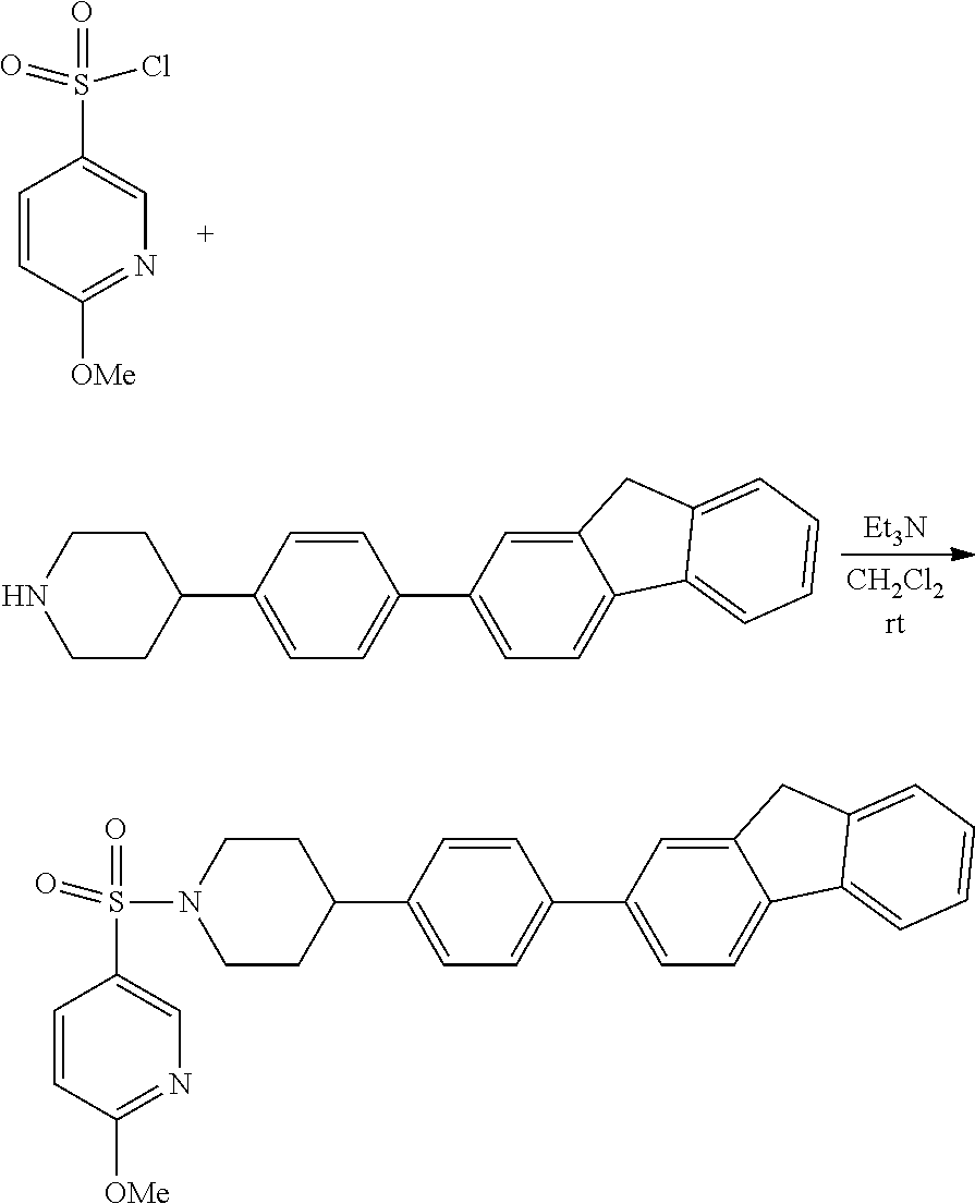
C1=CC([OMe])=NC=C1S(=O)(=O)N1CCC(C2=CC=C(C3=CC=C4C(=C3)CC3=CC=CC=C43)C=C2)CC1.C1=CC([OMe])=NC=C1S(=O)(=O)Cl.C1(C2=CC=C(C3CCNCC3)C=C2)=CC=C2C(=C1)CC1=CC=CC=C21.[Et3N]
